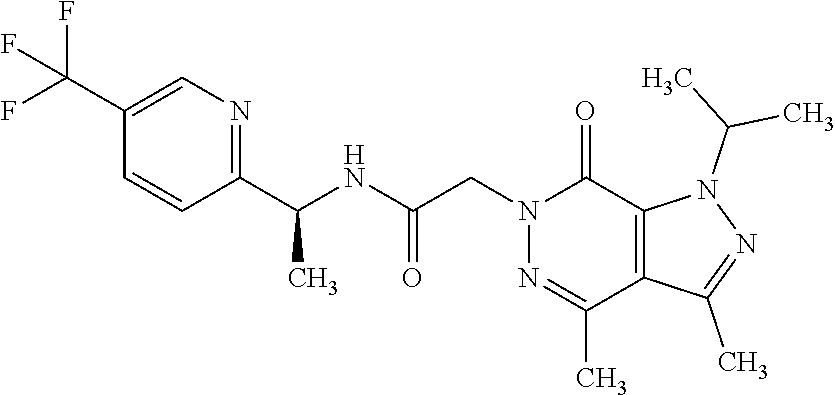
CC1=NN(C(C)C)C2=C1C(C)=NN(CC(NC(C)C1=NC=C(C(F)(F)F)C=C1)=O)C2=O
